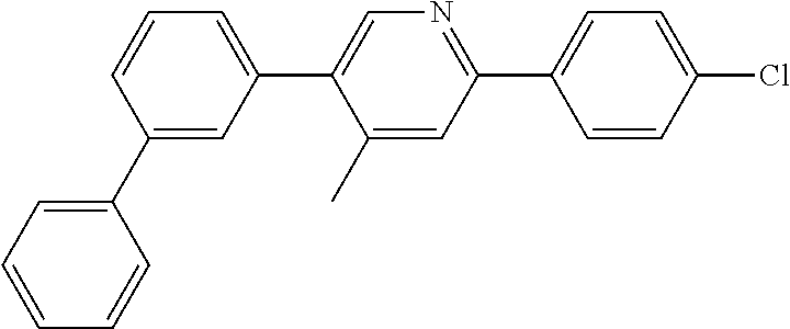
C1(C2=CC=CC=C2)=CC(C2=CN=C(C3=CC=C(Cl)C=C3)C=C2C)=CC=C1
